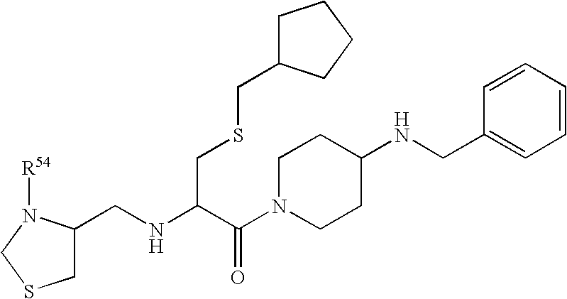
C1C(CNC(C(N2CCC(NCC3=CC=CC=C3)CC2)=O)CSCC2CCCC2)N([R54])CS1
